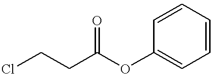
C(C(OC1=CC=CC=C1)=O)CCl
